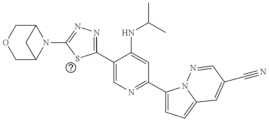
O1CC2N(C3=NN=C(C4=CN=C(C5=CC=C6N5N=CC(C#N)=C6)C=C4NC(C)C)S3)C(C1)C2
